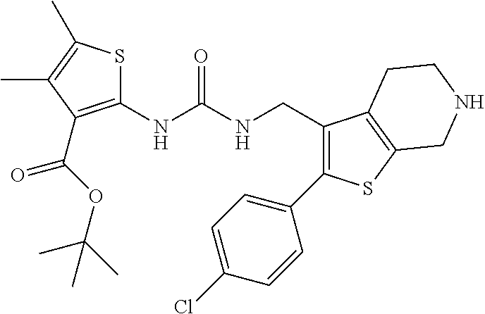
S1C(NC(NCC2=C(C3=CC=C(Cl)C=C3)SC3=C2CCNC3)=O)=C(C(=O)OC(C)(C)C)C(C)=C1C
